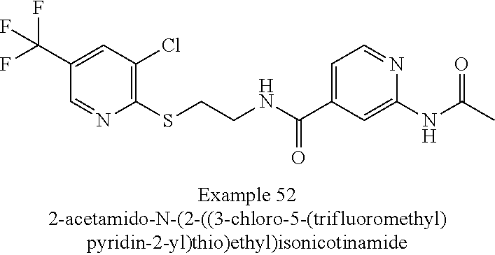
C1(C(F)(F)F)=CC(Cl)=C(SCCNC(C2=CC=NC(NC(=O)C)=C2)=O)N=C1
